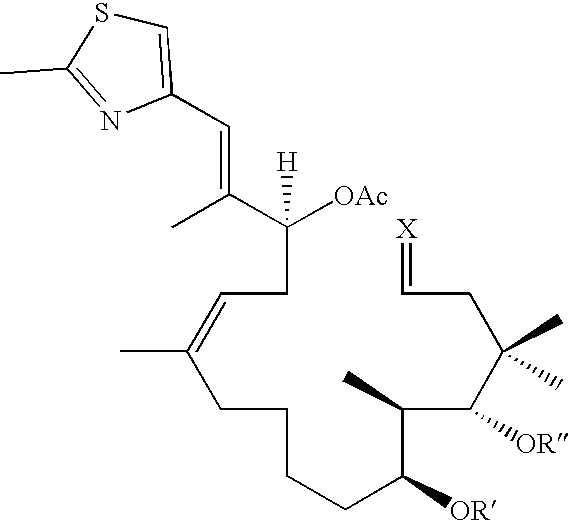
C(CC=C(CCCCC(C(C(C(CC=[X])(C)C)[OR])C)[OR])C)([OAc])(C(C)=CC1=CSC(C)=N1)[H]
